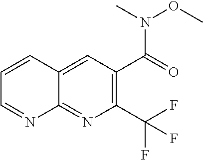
C1=CC2=CC(C(=O)N(C)OC)=C(C(F)(F)F)N=C2N=C1
